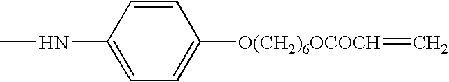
CNC1=CC=C([O(CH2)6OCOCH]=C)C=C1
